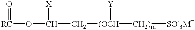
[RC](OC(C[(OCH]([CH2)m][SO-3M+])[Y])[X])=O
